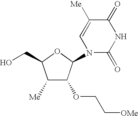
C1([Me])C(OCC[OMe])C(N2C(=O)NC(=O)C([Me])=C2)OC1CO
